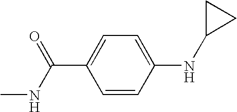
C1=CC(NC2CC2)=CC=C1C(NC)=O
